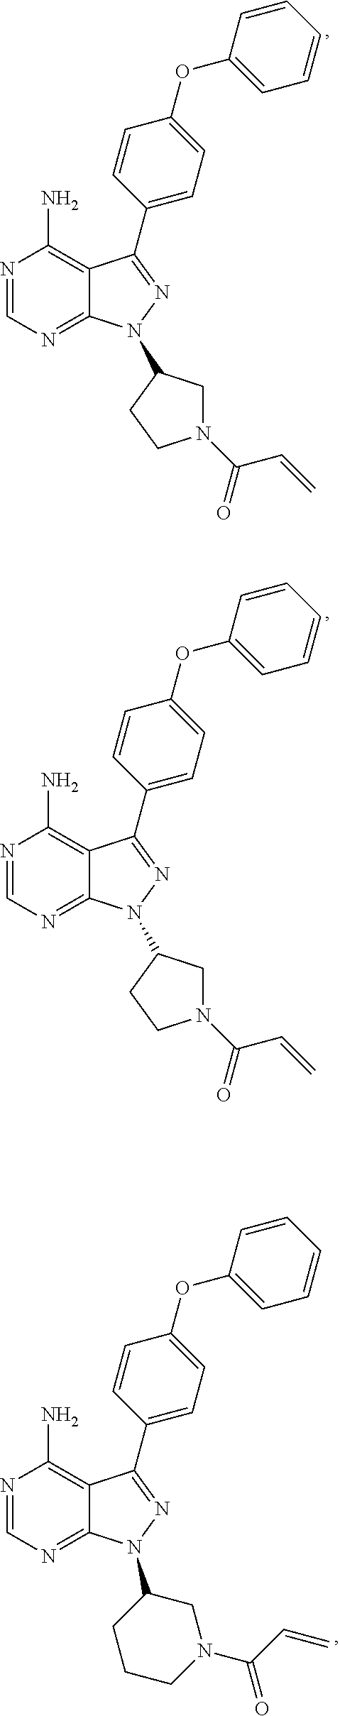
N1=CN=C2C(=C1N)C(C1=CC=C(OC3=CC=CC=C3)C=C1)=NN2C1CN(C(C=C)=O)CC1.N1=CN=C2C(=C1N)C(C1=CC=C(OC3=CC=CC=C3)C=C1)=NN2C1CN(C(C=C)=O)CC1.N1=CN=C2C(=C1N)C(C1=CC=C(OC3=CC=CC=C3)C=C1)=NN2C1CCCN(C(=O)C=C)C1
